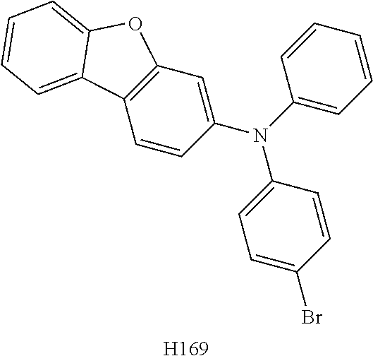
C12=C(C=C(N(C3=CC=CC=C3)C3=CC=C(Br)C=C3)C=C1)OC1=CC=CC=C21.[H169]
